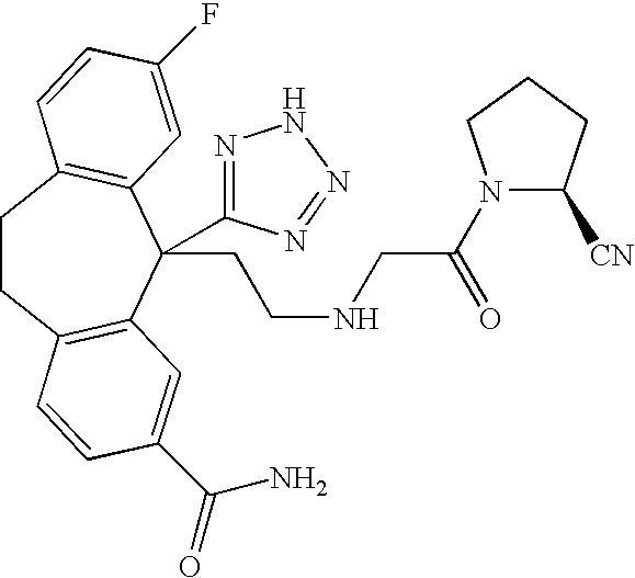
C1CC2=C(C(CCNCC(N3C([CN])CCC3)=O)(C3=NNN=N3)C3=C1C=CC(F)=C3)C=C(C(=O)N)C=C2
